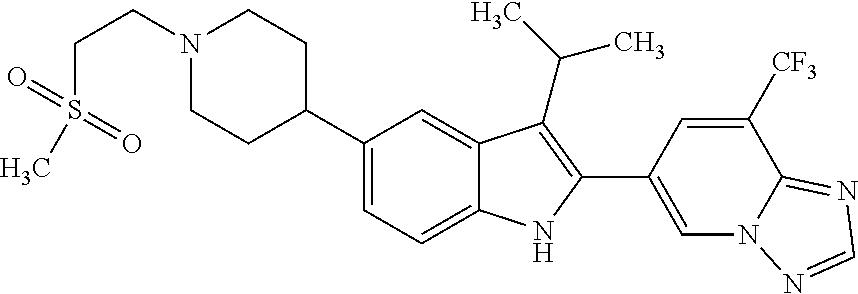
C1(C2CCN(CCS(=O)(=O)C)CC2)=CC=C2C(=C1)C(C(C)C)=C(C1=CN3C(=NC=N3)C([CF3])=C1)N2
